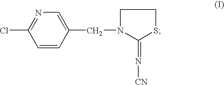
ClC1=NC=C(CN2CCSC2=N[CN])C=C1
